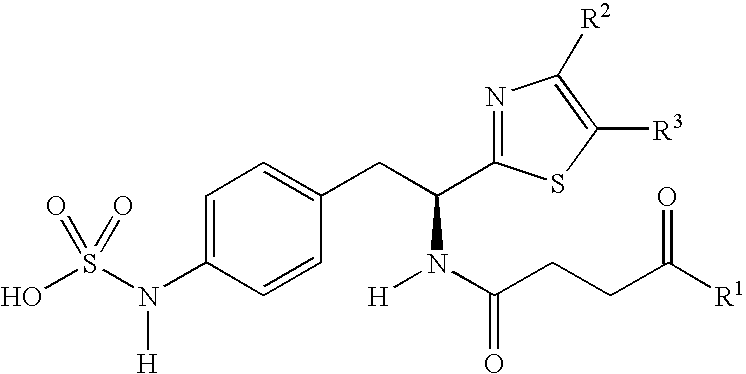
C1=C(N(S(O)(=O)=O)[H])C=CC(CC(N(C(CCC([R1])=O)=O)[H])C2=NC([R2])=C([R3])S2)=C1
